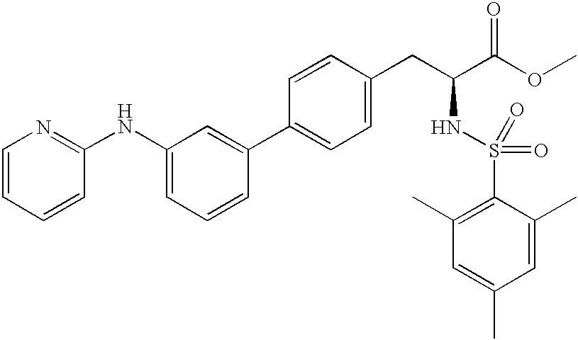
C1(NC2=CC=CC(C3=CC=C(CC(C(OC)=O)NS(=O)(C4=C(C)C=C(C)C=C4C)=O)C=C3)=C2)=NC=CC=C1
